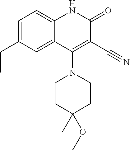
C1=C(CC)C=C2C(=C1)NC(=O)C(C#N)=C2N1CCC(C)(OC)CC1
